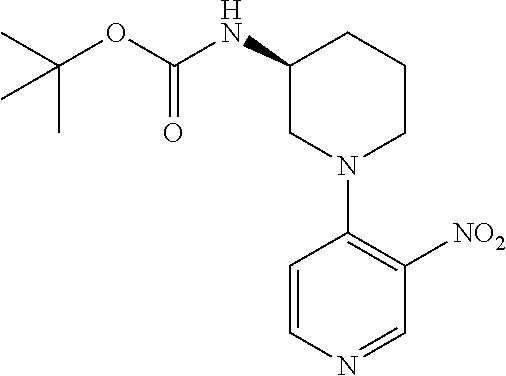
C1=CN=CC([NO2])=C1N1CCCC(NC(OC(C)(C)C)=O)C1
